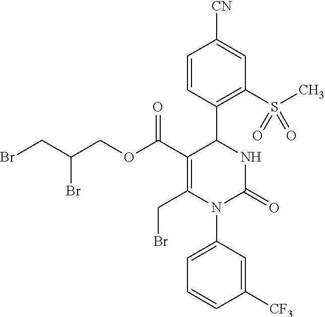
C1=CC(C2C(C(OCC(CBr)Br)=O)=C(CBr)N(C3=CC=CC([CF3])=C3)C(=O)N2)=C(S(C)(=O)=O)C=C1[CN]
